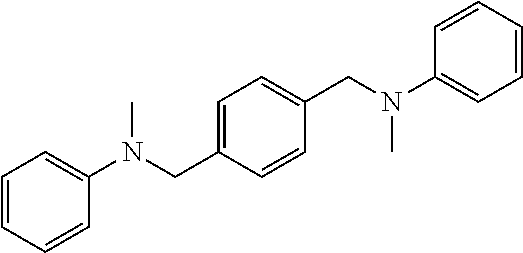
C(C1=CC=C(CN(C2=CC=CC=C2)C)C=C1)N(C1=CC=CC=C1)C
